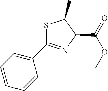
S1C(C2=CC=CC=C2)=NC(C(=O)OC)C1C
